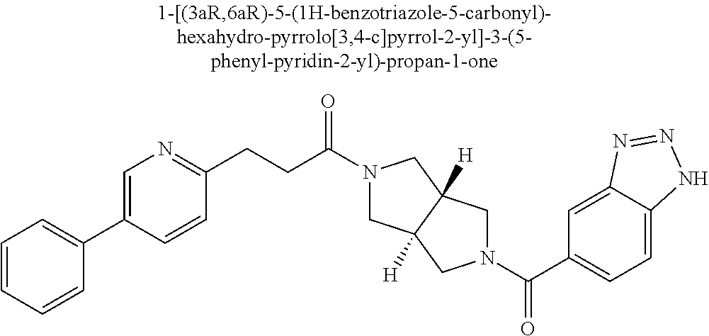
C(=O)(C1=CC=C2C(=C1)N=NN2)N1CC2([H])CN(C(=O)CCC3=NC=C(C4=CC=CC=C4)C=C3)CC2([H])C1
